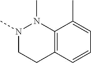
N1(C)CCC2=C(N1C)C(C)=CC=C2
